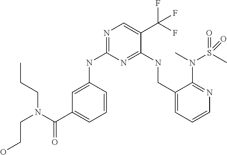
C1=C(NC2=NC=C(C(F)(F)F)C(NCC3=CC=CN=C3N(C)S(C)(=O)=O)=N2)C=CC=C1C(N(CCC)CCO)=O
